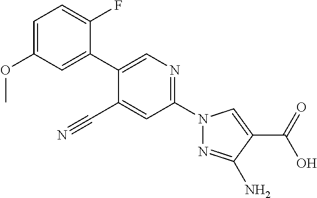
C1(C#N)=CC(N2N=C(N)C(C(O)=O)=C2)=NC=C1C1=CC(OC)=CC=C1F
